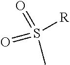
[R]S(C)(=O)=O
